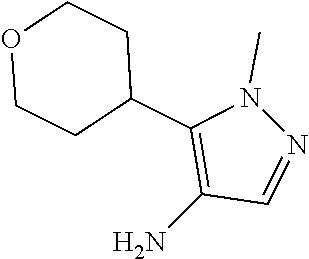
C1CC(C2=C(N)C=NN2C)CCO1
